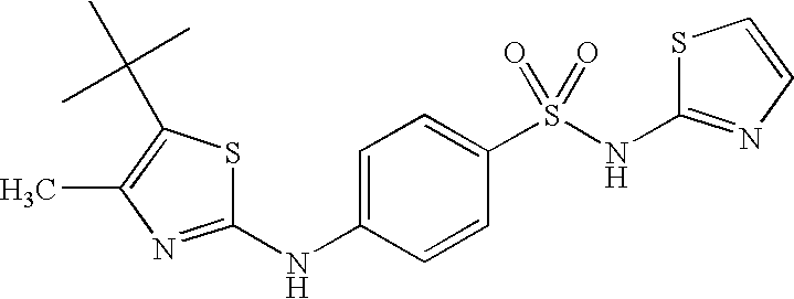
CC1=C(C(C)(C)C)SC(NC2=CC=C(S(NC3=NC=CS3)(=O)=O)C=C2)=N1
